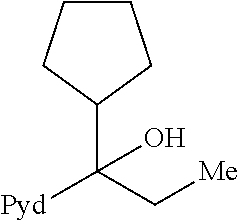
C1(C(C[Me])([Pyd])O)CCCC1
